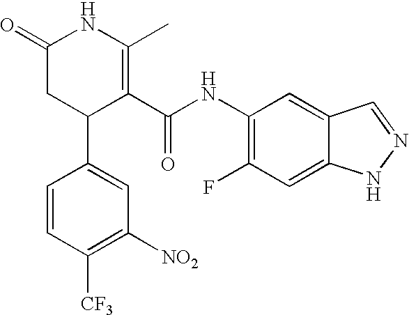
C1=CC([CF3])=C([NO2])C=C1C1C(C(NC2=C(F)C=C3C(=C2)C=NN3)=O)=C(C)NC(=O)C1
